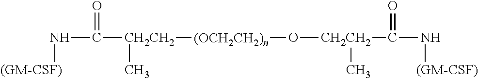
N(C(=O)[CH2CH2](C)[(OCH2CH2)n]O[CH2CH2](C(=O)N[(GM-CSF)])C)[(GM-CSF)]
